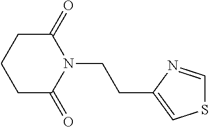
C1(=O)CCCC(=O)N1CCC1=CSC=N1
